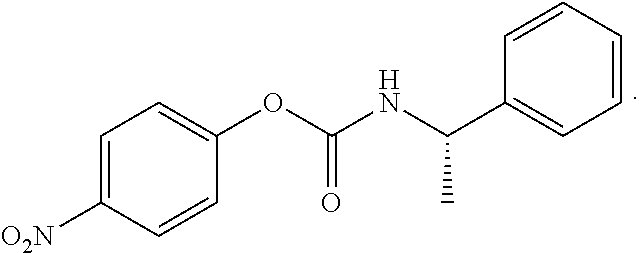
C1=C([O2N])C=CC(OC(=O)NC(C2=CC=CC=C2)C)=C1
